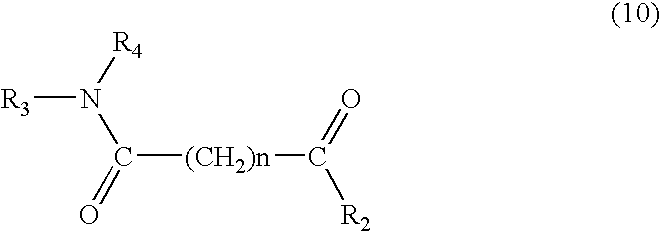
C([(CH2)n]C([R2])=O)(=O)N([R3])[R4]
